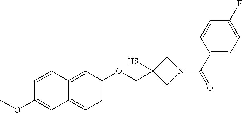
C1=C(OCC2(S)CN(C(C3=CC=C(F)C=C3)=O)C2)C=C2C(=C1)C=C(OC)C=C2
